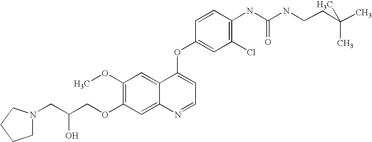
C1=CC(OC2=CC=NC3=CC(OCC(CN4CCCC4)O)=C(OC)C=C23)=CC(Cl)=C1NC(=O)NCCC(C)(C)C
